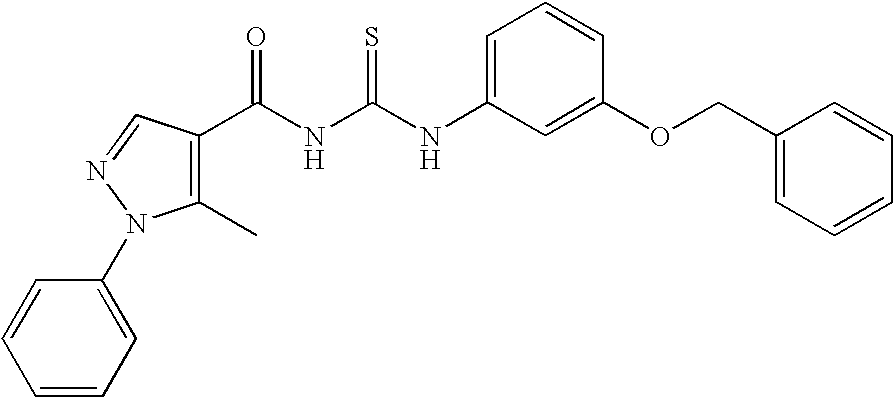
C(NC(NC1=CC=CC(OCC2=CC=CC=C2)=C1)=S)(=O)C1=C(C)N(C2=CC=CC=C2)N=C1
